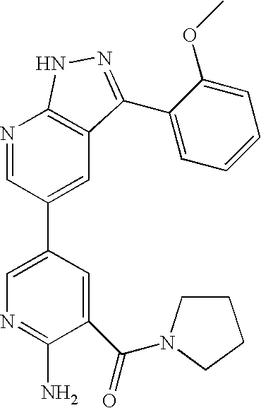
N1=CC(C2=CN=C(N)C(C(=O)N3CCCC3)=C2)=CC2=C1NN=C2C1=CC=CC=C1OC
